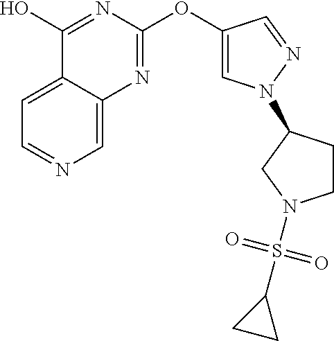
C1=C2C(=CC=N1)C(O)=NC(OC1=CN(C3CCN(S(C4CC4)(=O)=O)C3)N=C1)=N2
